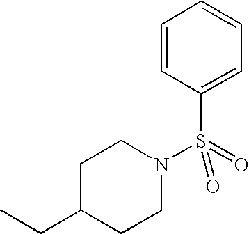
C1=CC(S(=O)(N2CCC(CC)CC2)=O)=CC=C1
